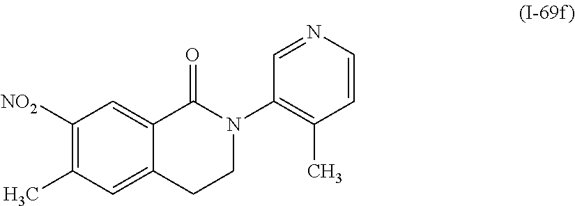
C1([NO2])=C(C)C=C2C(=C1)C(=O)N(C1=C(C)C=CN=C1)CC2
